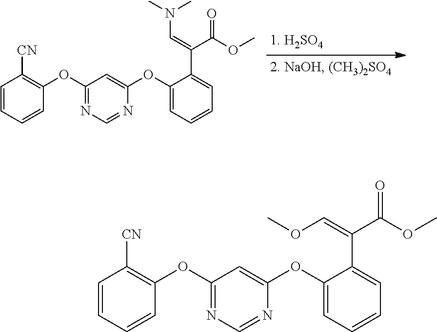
C1=CC=CC(OC2=NC=NC(OC3=CC=CC=C3C(C(=O)OC)=CN(C)C)=C2)=C1[CN].C1=CC=CC(OC2=NC=NC(OC3=CC=CC=C3C(C(=O)OC)=COC)=C2)=C1[CN]
